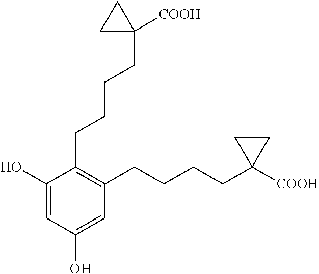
C1(O)=CC(O)=CC(CCCCC2([COOH])CC2)=C1CCCCC1([COOH])CC1
